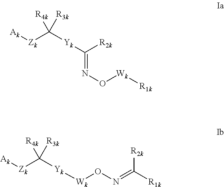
[Zk](C([Yk]C([R2k])=NO[Wk][R1k])([R3k])[R4k])[Ak].[Zk](C([Yk][Wk]ON=C([R1k])[R2k])([R3k])[R4k])[Ak]
